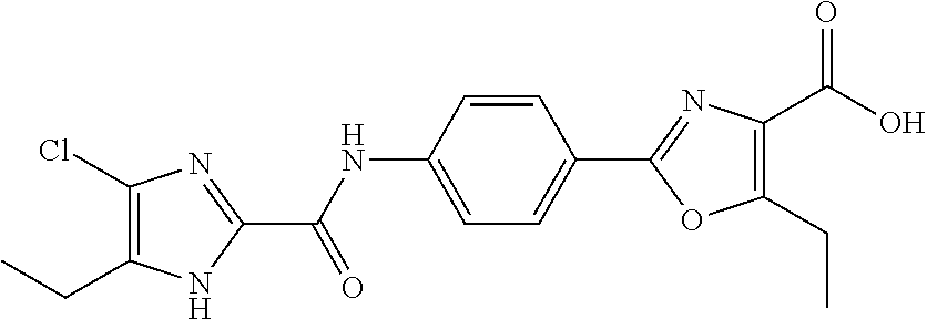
C1=CC(NC(C2=NC(Cl)=C(CC)N2)=O)=CC=C1C1=NC(C(O)=O)=C(CC)O1
